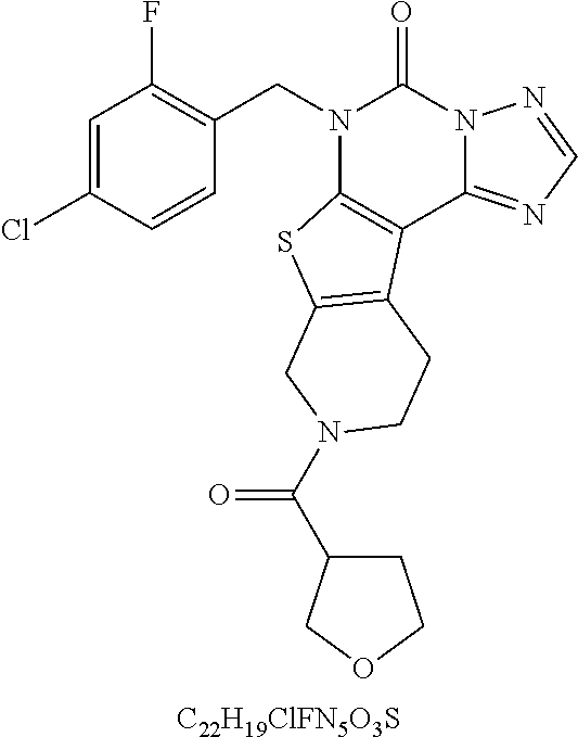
[C22H19ClFN5O3S].C1=C(Cl)C=CC(CN2C3=C(C4=NC=NN4C2=O)C2=C(S3)CN(C(=O)C3CCOC3)CC2)=C1F
